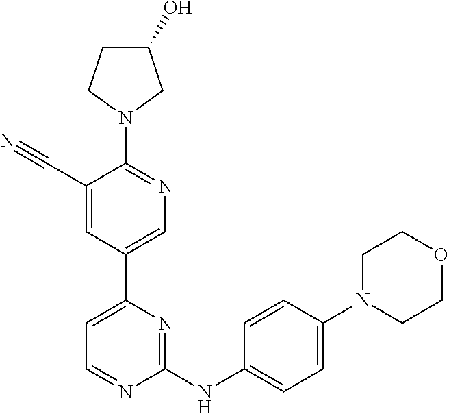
C1(O)CCN(C2=NC=C(C3=CC=NC(NC4=CC=C(N5CCOCC5)C=C4)=N3)C=C2C#N)C1
